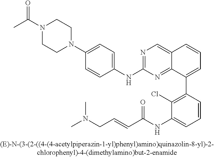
C1=CC(C2=CC=CC3=CN=C(NC4=CC=C(N5CCN(C(C)=O)CC5)C=C4)N=C23)=C(Cl)C(NC(C=CCN(C)C)=O)=C1
